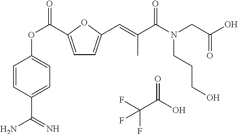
C1=C(C(OC2=CC=C(C(N)=N)C=C2)=O)OC(C=C(C(N(CC(O)=O)CCCO)=O)C)=C1.FC(C(O)=O)(F)F
